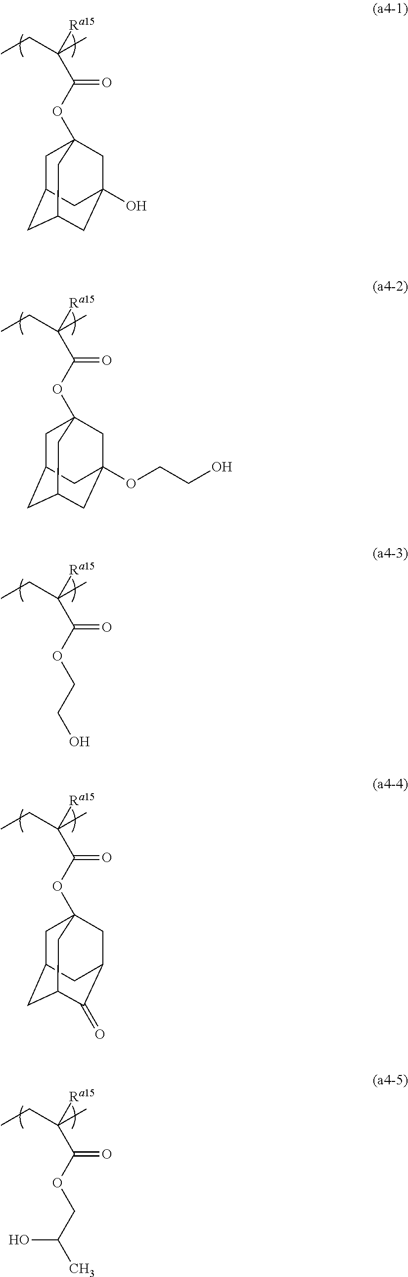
CCC(C)([Ra15])C(OC12CC3CC(CC(O)(C1)C3)C2)=O.CCC(C)([Ra15])C(OC12CC3CC(CC(OCCO)(C1)C3)C2)=O.CCC(C)([Ra15])C(OCC(C)O)=O.CCC(C)([Ra15])C(OCCO)=O.CCC(C)([Ra15])C(OC12CC3CC(C(=O)C(C1)C3)C2)=O
